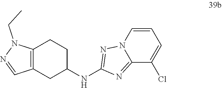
C12=NC(NC3CCC4=C(C=NN4CC)C3)=NN1C=CC=C2Cl
